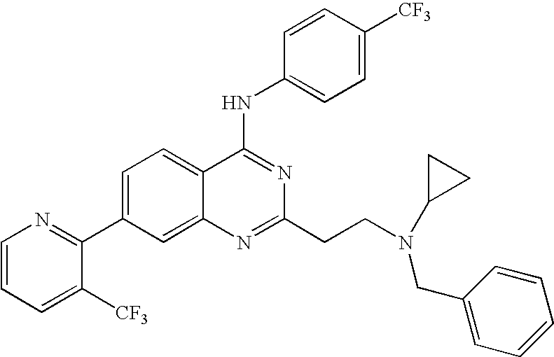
C1=CC=C([CF3])C(C2=CC=C3C(=C2)N=C(CCN(C2CC2)CC2=CC=CC=C2)N=C3NC2=CC=C([CF3])C=C2)=N1
